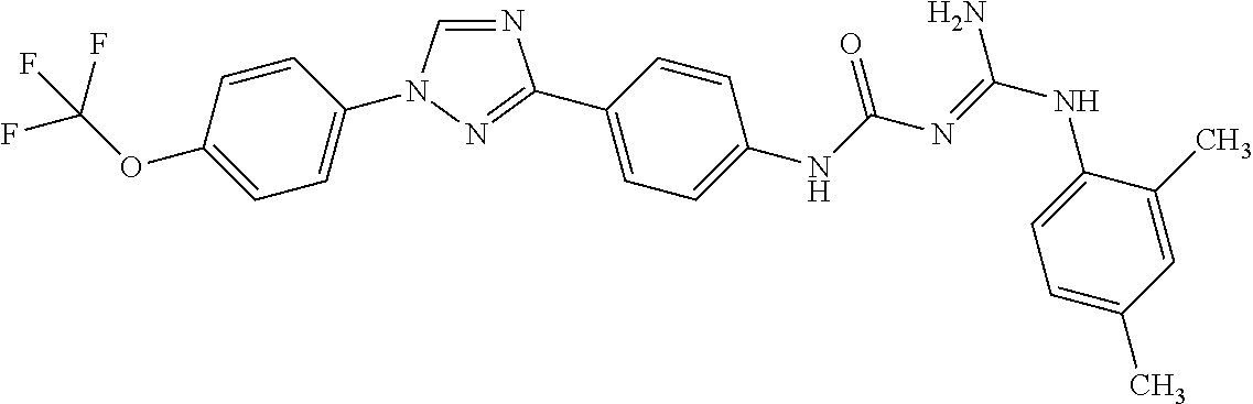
C1=CC(OC(F)(F)F)=CC=C1N1C=NC(C2=CC=C(NC(N=C(NC3=CC=C(C)C=C3C)N)=O)C=C2)=N1
